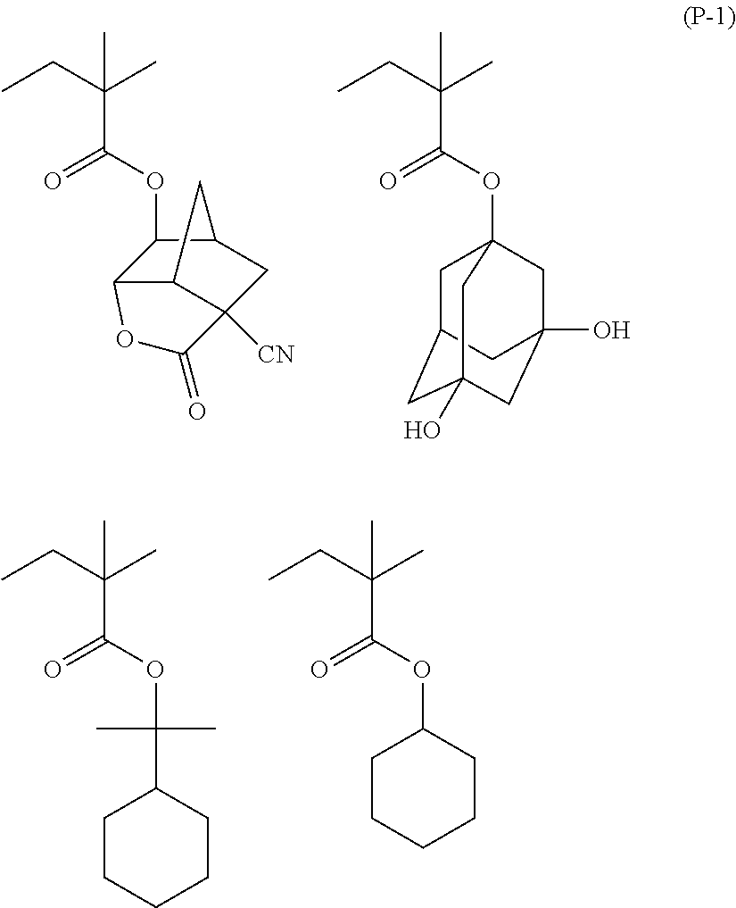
C12C3C([CN])(CC(C1OC(=O)C(C)(CC)C)C3)C(=O)O2.O(C(=O)C(C)(CC)C)C12CC3CC(O)(CC(O)(C1)C3)C2.C(OC(=O)C(C)(CC)C)(C)(C)C1CCCCC1.O(C(=O)C(C)(CC)C)C1CCCCC1
